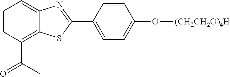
C1=CC(C(C)=O)=C2C(=C1)N=C(C1=CC=C(O[(CH2CH2O)4H])C=C1)S2
